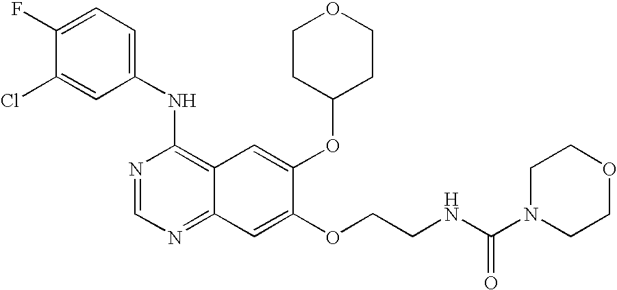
C1(NC2=C3C(=NC=N2)C=C(OCCNC(N2CCOCC2)=O)C(OC2CCOCC2)=C3)=CC=C(F)C(Cl)=C1
